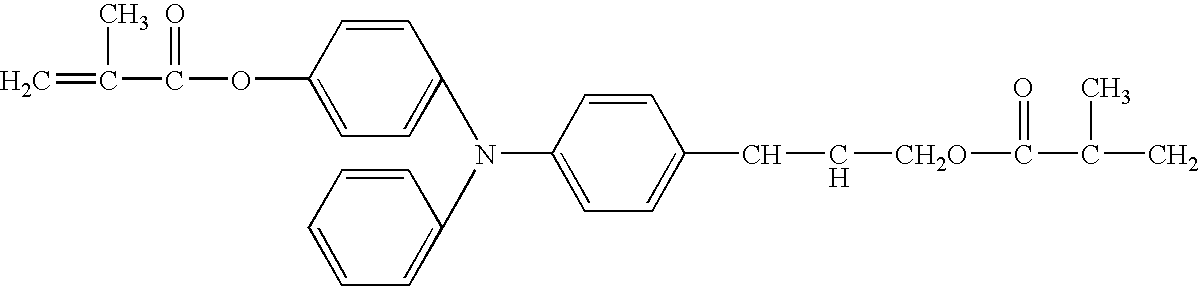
C(C1=CC=C(N(C2=CC=C(OC(=O)C(C)=C)C=C2)C2=CC=CC=C2)C=C1)C[CH2O]C(=O)C(C)C
